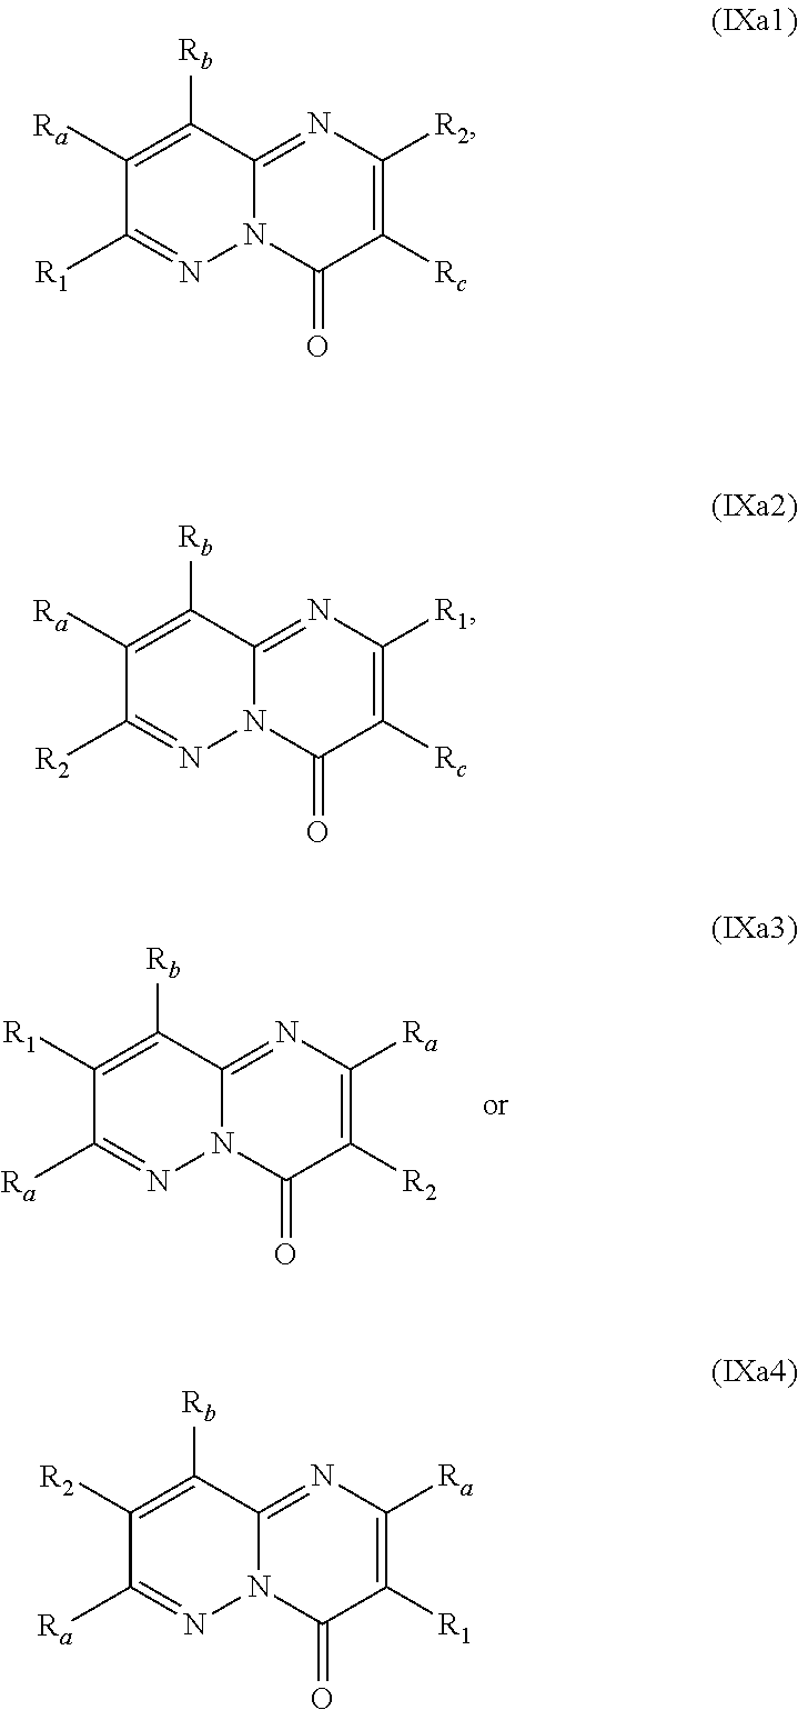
C1([Ra])=C([Rb])C2=NC([R2])=C([Rc])C(=O)N2N=C1[R1].C1([Ra])=C([Rb])C2=NC([R1])=C([Rc])C(=O)N2N=C1[R2].C1([R2])=C([Rb])C2=NC([Ra])=C([R1])C(=O)N2N=C1[Ra].C1([R1])=C([Rb])C2=NC([Ra])=C([R2])C(=O)N2N=C1[Ra]
